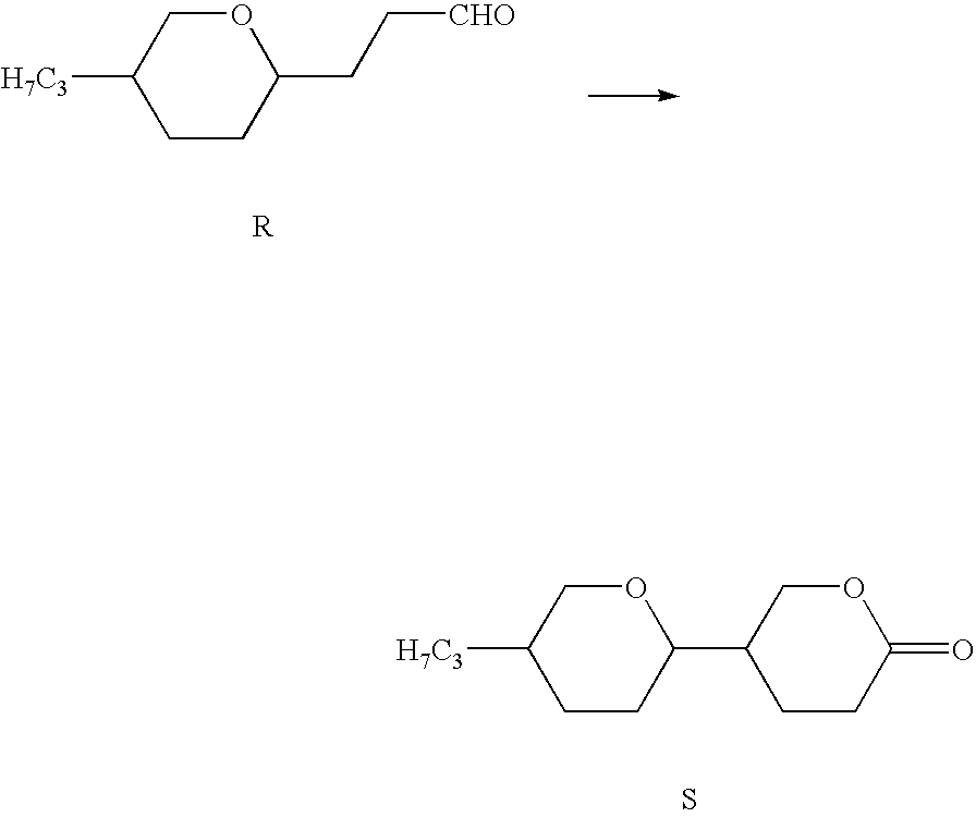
C1C([H7C3])CCC(CC[CHO])O1.C1C([H7C3])CCC(C2COC(=O)CC2)O1.S
